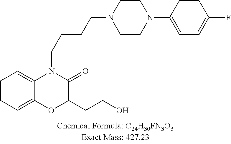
C1=CC=C2C(=C1)N(CCCCN1CCN(C3=CC=C(F)C=C3)CC1)C(=O)C(CCO)O2
